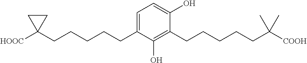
C1=C(CCCCCC2([HOOC])CC2)C(O)=C(CCCCCC([COOH])(C)C)C(O)=C1
